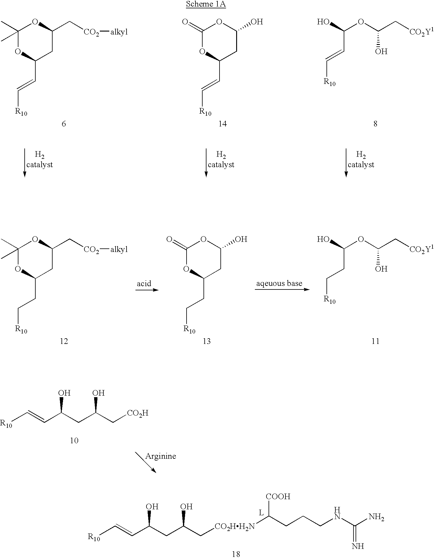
C(C=C[R10])(OC(C[CO2Y1])O)O.C1(=O)OC(C=C[R10])CC(O)O1.C1(C)(C)OC(C=C[R10])CC(C[CO2][alkyl])O1.C1(C)(C)OC(CC[R10])CC(C[CO2][alkyl])O1.C1(=O)OC(CC[R10])CC(O)O1.C(CC[R10])(OC(C[CO2Y1])O)O.[R10]C=CC(O)CC(C[CO2H])O.[R10]C=CC(O)CC(C[CO2HH2N]C([COOH])CCCNC(=N)N)O
